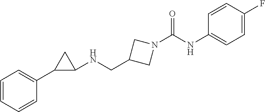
N(C1=CC=C(F)C=C1)C(N1CC(CNC2CC2C2=CC=CC=C2)C1)=O
